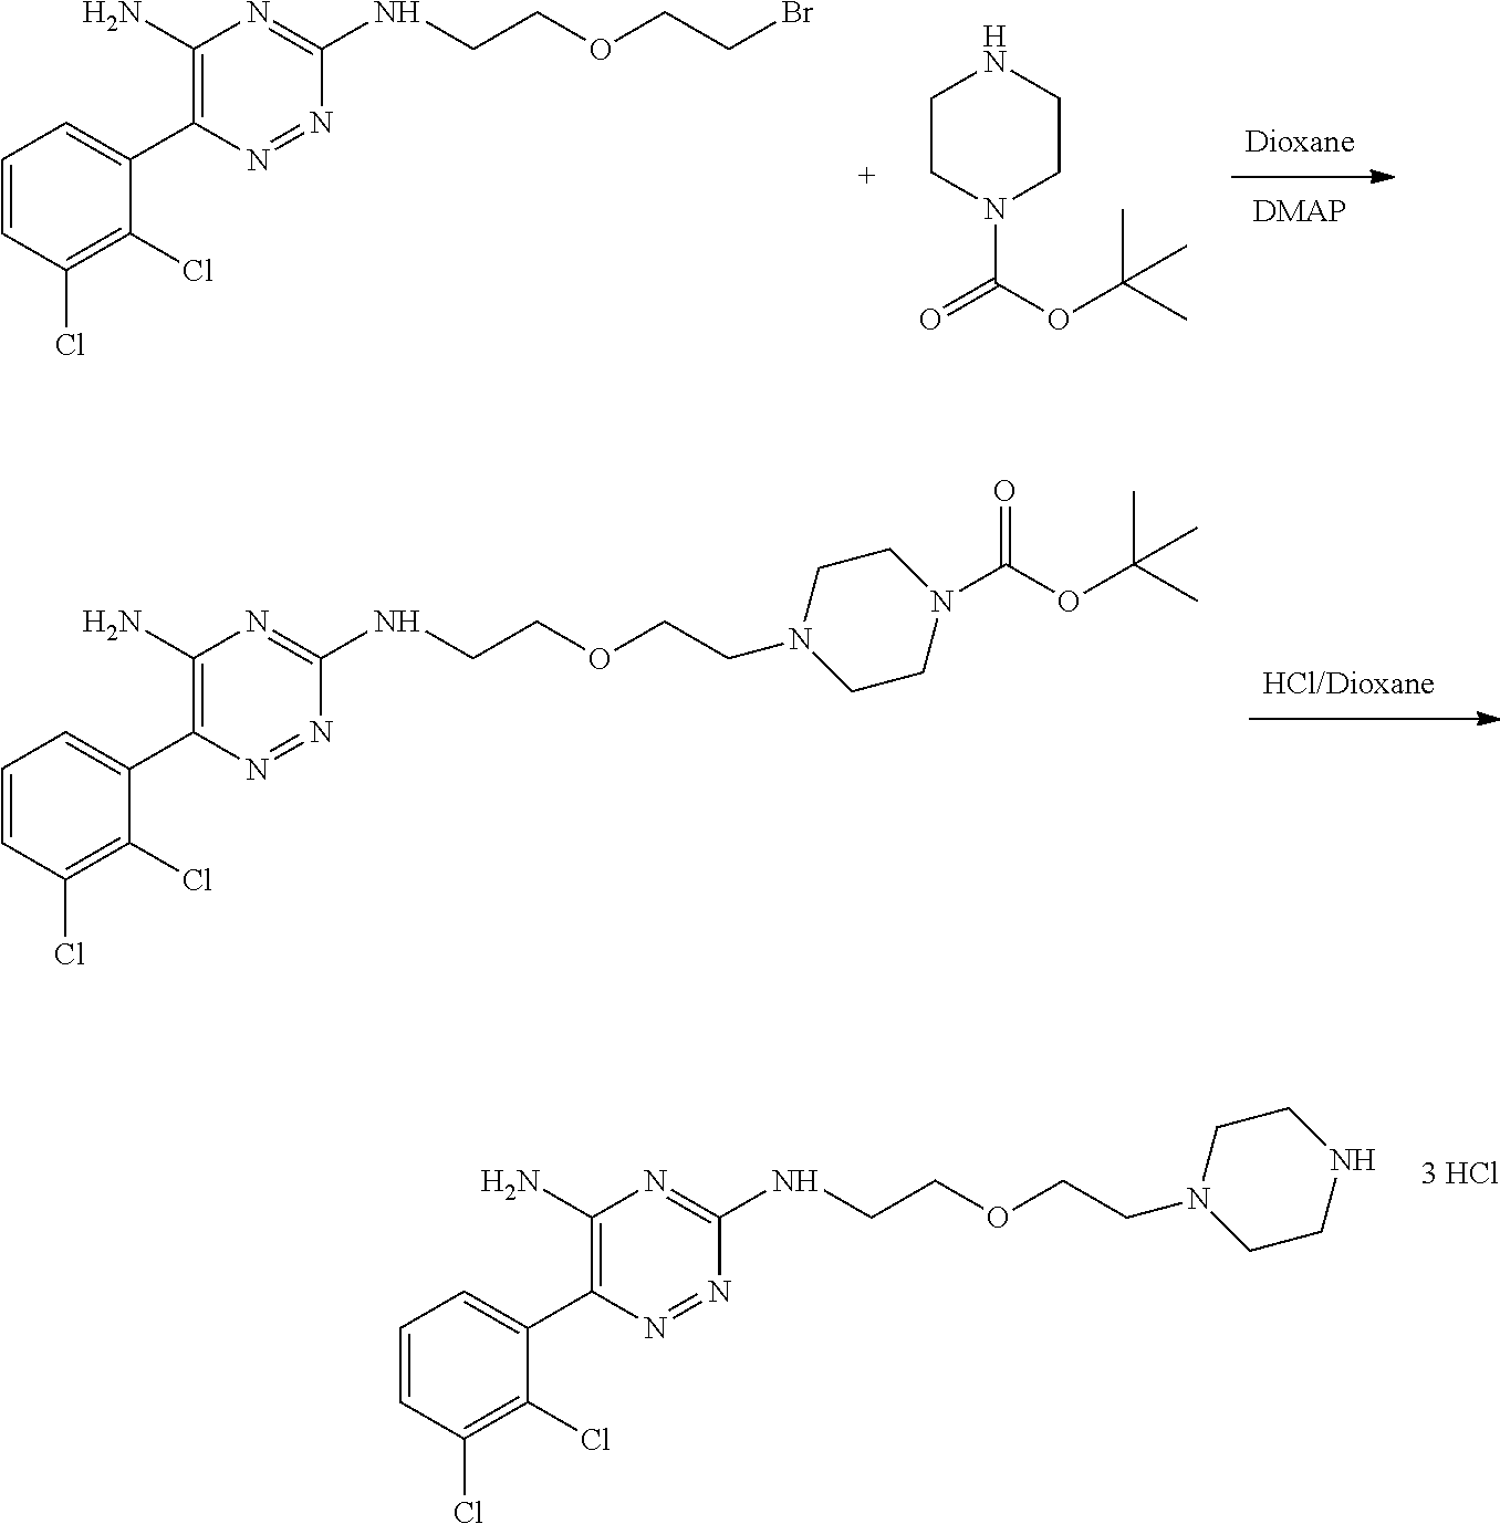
C1(NCCOCCN2CCNCC2)=NC(N)=C(C2=CC=CC(Cl)=C2Cl)N=N1.C1(NCCOCCBr)=NC(N)=C(C2=CC=CC(Cl)=C2Cl)N=N1.C1CN(C(OC(C)(C)C)=O)CCN1.C1(NCCOCCN2CCN(C(OC(C)(C)C)=O)CC2)=NC(N)=C(C2=CC=CC(Cl)=C2Cl)N=N1
